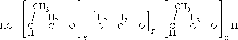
OC(COCCOC(CO[H])C)C
